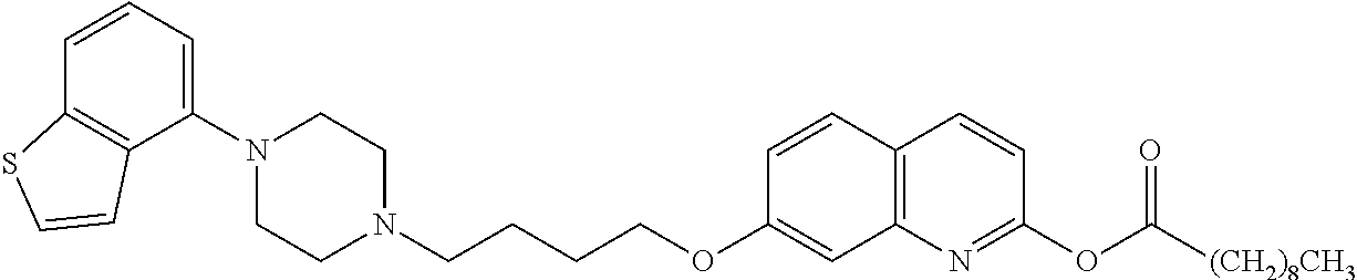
C1=CC2=C(C(N3CCN(CCCCOC4=CC5=C(C=C4)C=CC(OC([(CH2)8CH3])=O)=N5)CC3)=C1)C=CS2
